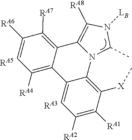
N12C(C)N([LB])C([RA8])=C1C1=C([RA7])C([RA6])=CC([RA4])=C1C1=CC([RA2])=C([RA1])C([X]C)=C21.[RA5].[RA3]
